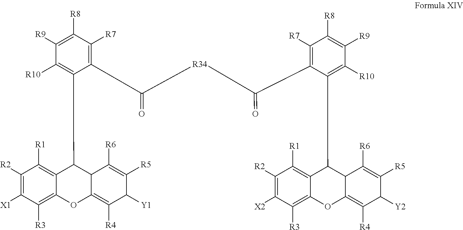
C1([R2])=C([X1])C([R3])=C2C(=C1[R1])C(C1=C([R10])C([R9])=C([R8])C([R7])=C1C(=O)[R34]C(C1=C([R7])C([R8])=C([R9])C([R10])=C1C1C3=C([R1])C([R2])=C([X2])C([R3])=C3OC3=C([R4])C([Y2])C([R5])=C([R6])C13)=O)C1C(=C([R4])C([Y1])C([R5])=C1[R6])O2
